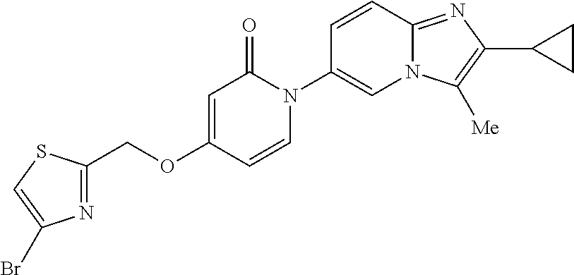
C(OC1=CC(=O)N(C2=CN3C(=NC(C4CC4)=C3[Me])C=C2)C=C1)C1=NC(Br)=CS1
